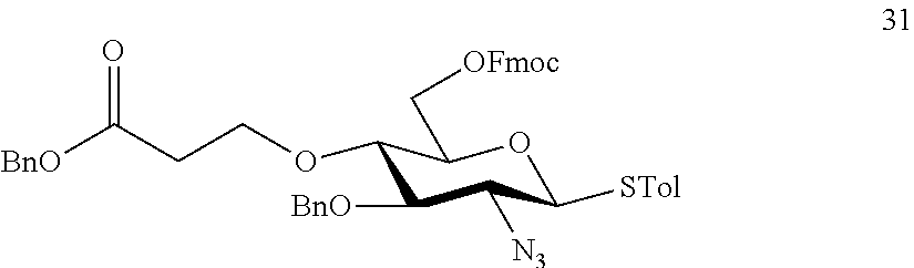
O1C([STol])C([N3])C([BnO])C(OCCC([BnO])=O)C1C[OFmoc]
